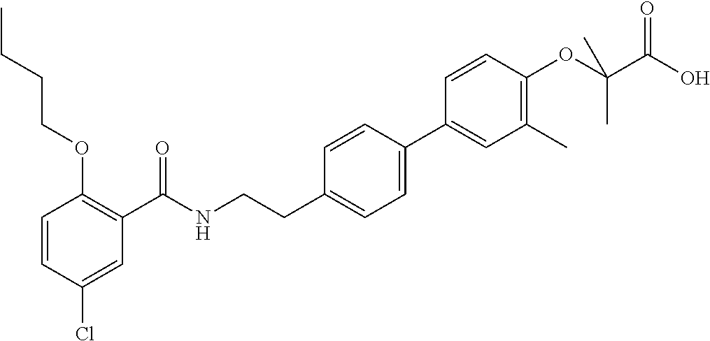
C1=CC(Cl)=CC(C(NCCC2=CC=C(C3=CC(C)=C(OC(C(O)=O)(C)C)C=C3)C=C2)=O)=C1OCCCC
